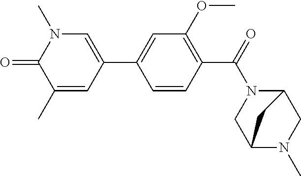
O=C1N(C)C=C(C2=CC(OC)=C(C(=O)N3C4CN(C)C(C3)C4)C=C2)C=C1C
